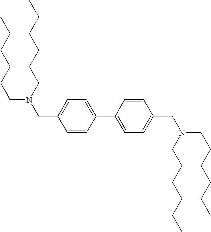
C1=CC(C2=CC=C(CN(CCCCCC)CCCCCC)C=C2)=CC=C1CN(CCCCCC)CCCCCC
